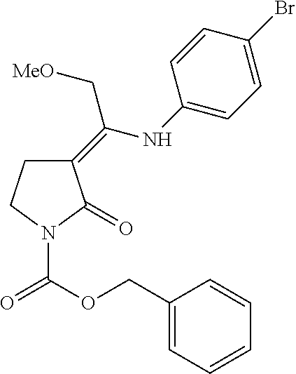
C1(=C(NC2=CC=C(Br)C=C2)C[MeO])CCN(C(OCC2=CC=CC=C2)=O)C1=O
